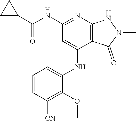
N(C1=NC2=C(C(NC3=CC=CC([CN])=C3OC)=C1)C(=O)N(C)N2)C(C1CC1)=O
